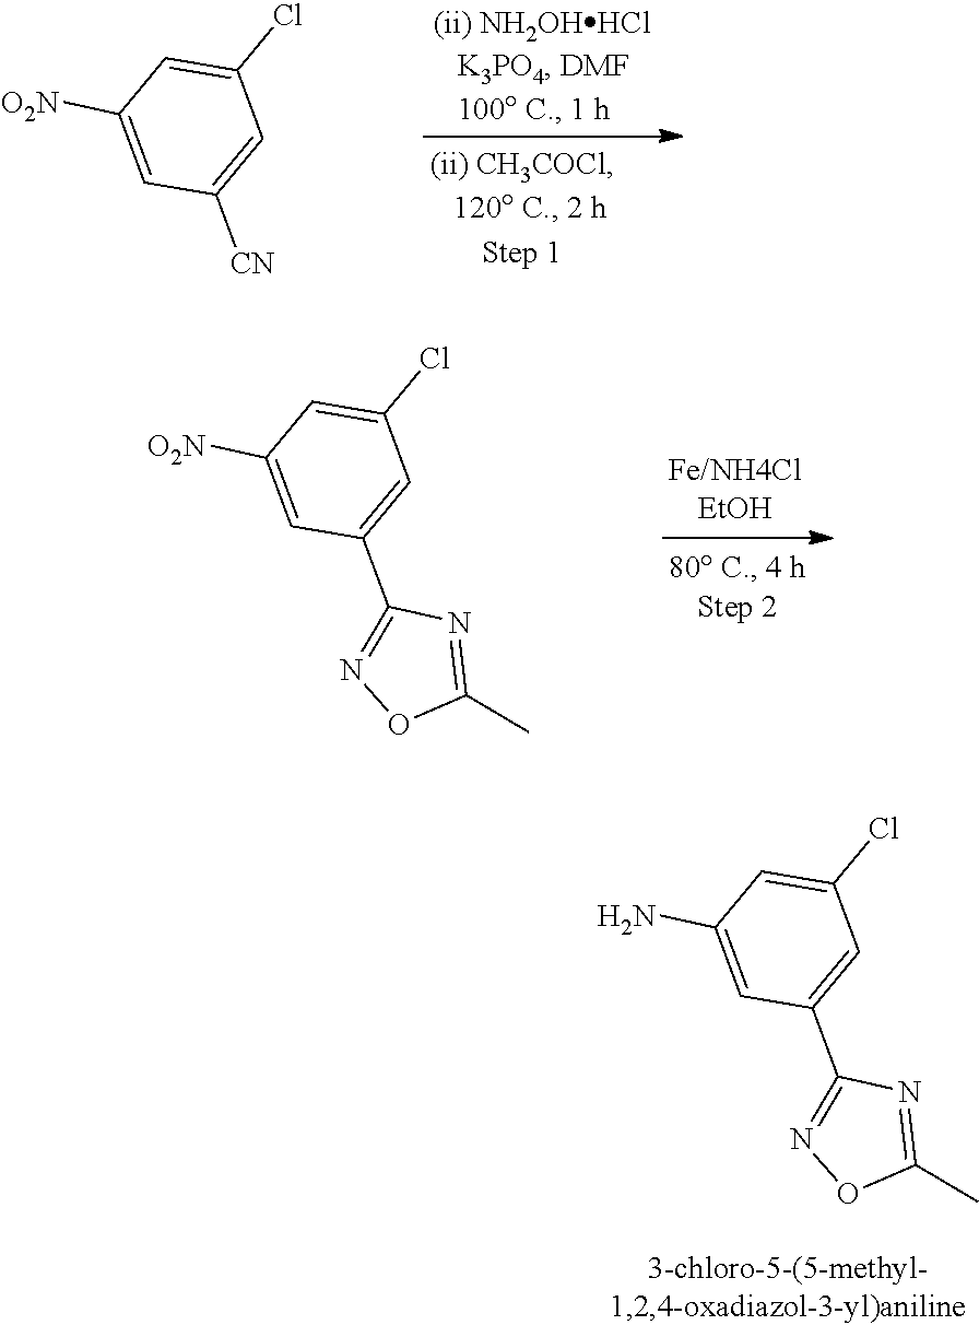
C1=C(N)C=C(Cl)C=C1C1=NOC(C)=N1.C1=C([O2N])C=C(Cl)C=C1[CN].C1=C([O2N])C=C(Cl)C=C1C1=NOC(C)=N1
